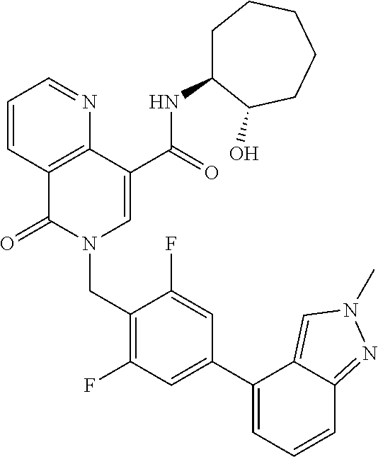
C1=CC2=C(N=C1)C(C(=O)NC1CCCCCC1O)=CN(CC1=C(F)C=C(C3=CC=CC4=NN(C)C=C34)C=C1F)C2=O
